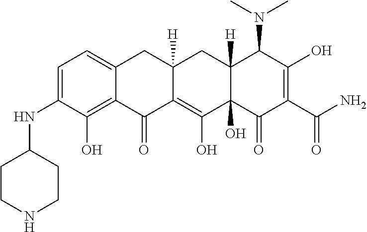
C1=C(NC2CCNCC2)C(O)=C2C(=C1)CC1([H])C(=C(O)C3(O)C([H])(C1)C(N(C)C)C(O)=C(C(N)=O)C3=O)C2=O
